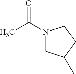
CC(N1CC(C)CC1)=O
